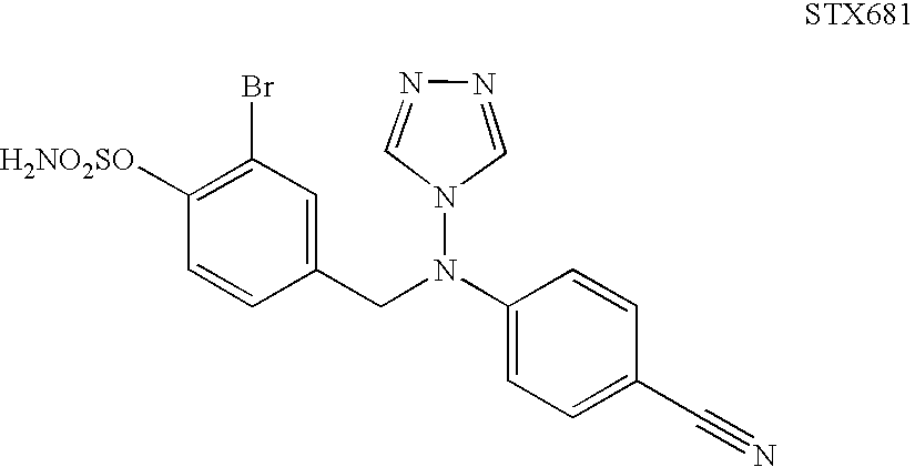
N#CC1=CC=C(N(CC2=CC(Br)=C([H2NO2SO])C=C2)N2C=NN=C2)C=C1
